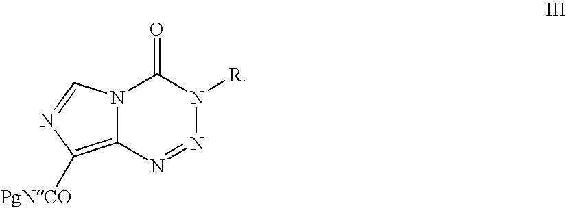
C12=C([PgNCO])N=CN1C(=O)N([R])N=N2
